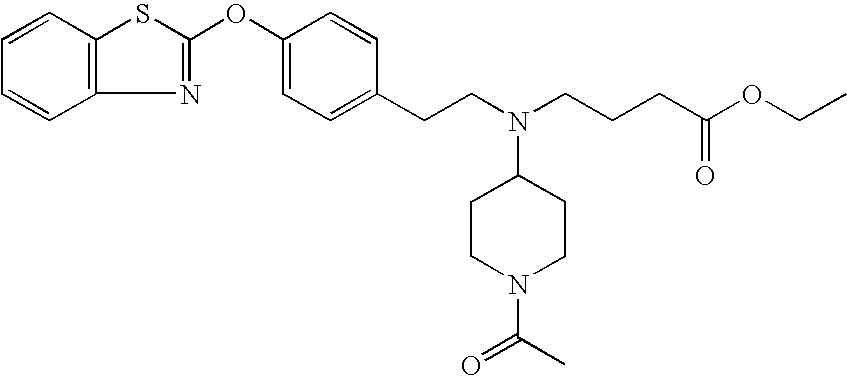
C1=CC2=C(C=C1)N=C(OC1=CC=C(CCN(CCCC(=O)OCC)C3CCN(C(=O)C)CC3)C=C1)S2
